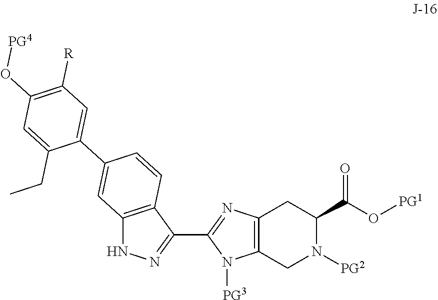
C12=C(CN([PG2])C(C(O[PG1])=O)C1)N([PG3])C(C1=NNC3=C1C=CC(C1=CC([R])=C(O[PG4])C=C1CC)=C3)=N2
